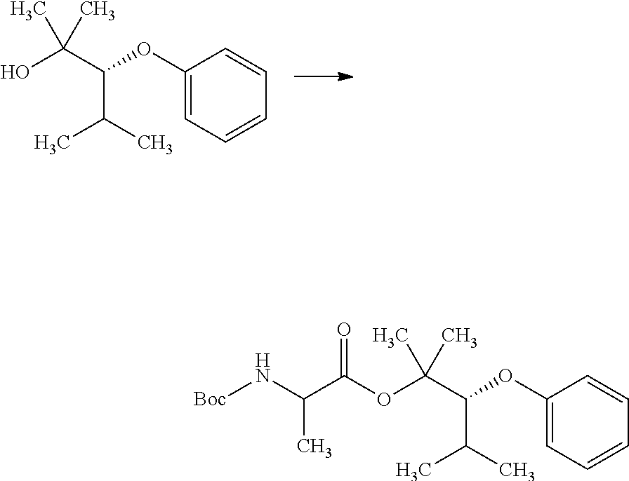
C1(OC(C(O)(C)C)C(C)C)=CC=CC=C1.C1(OC(C(OC(C(N[Boc])C)=O)(C)C)C(C)C)=CC=CC=C1
